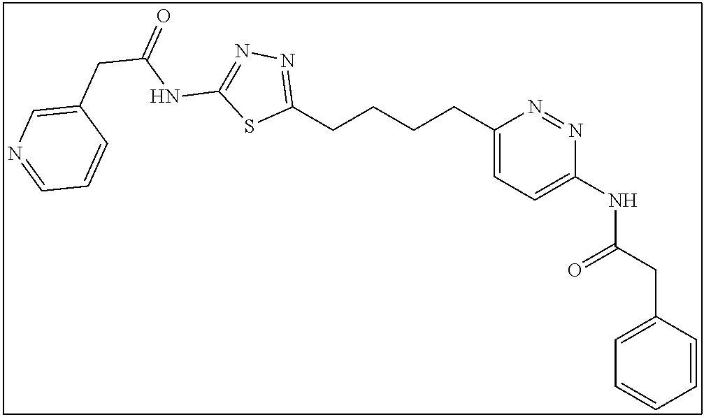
C1(CCCCC2=NN=C(NC(CC3=CN=CC=C3)=O)S2)=CC=C(NC(CC2=CC=CC=C2)=O)N=N1
